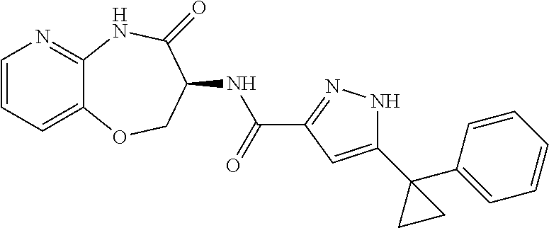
C1=CC=C2C(=N1)NC(=O)C(NC(C1=NNC(C3(C4=CC=CC=C4)CC3)=C1)=O)CO2
